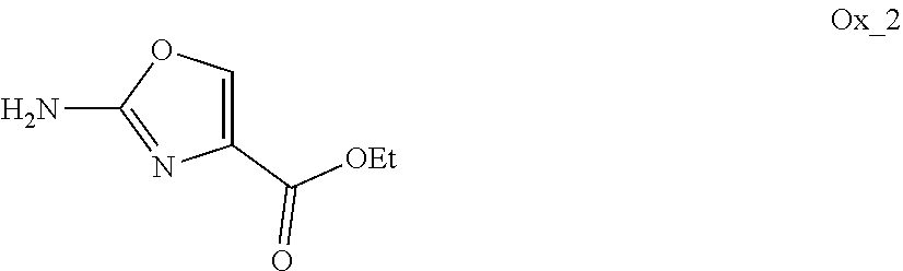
C1(C([OEt])=O)=COC(N)=N1
